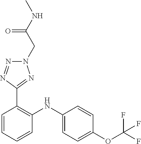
C1=CC(OC(F)(F)F)=CC=C1NC1=C(C2=NN(CC(NC)=O)N=N2)C=CC=C1
